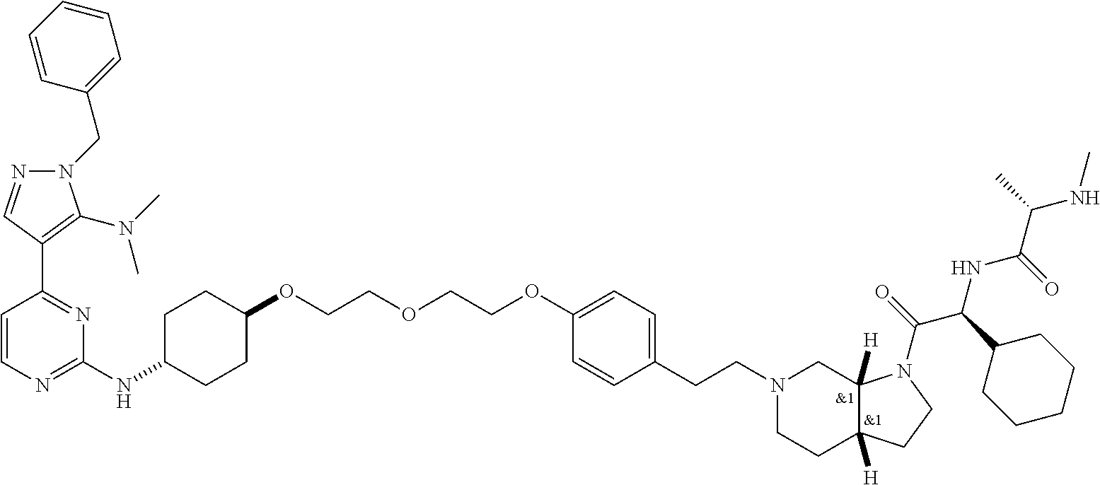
C1=CN=C(NC2CCC(OCCOCCOC3=CC=C(CCN4CCC5([H])C([H])(C4)N(C(=O)C(NC(C(NC)C)=O)C4CCCCC4)CC5)C=C3)CC2)N=C1C1=C(N(C)C)N(CC2=CC=CC=C2)N=C1
